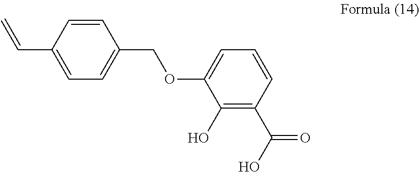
C1(COC2=CC=CC(C(O)=O)=C2O)=CC=C(C=C)C=C1
